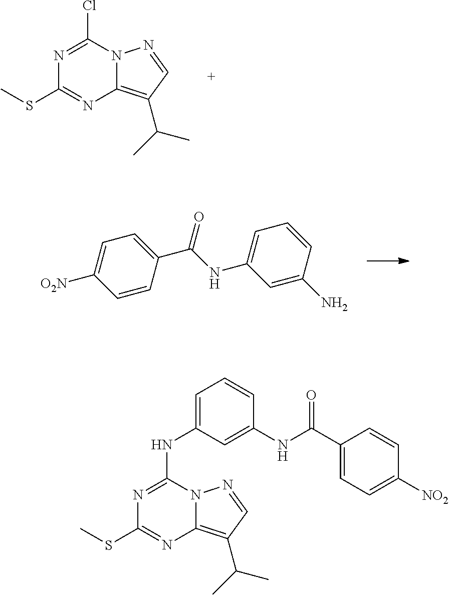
N1=C(Cl)N2C(=C(C(C)C)C=N2)N=C1SC.C1=C(N)C=CC=C1NC(=O)C1=CC=C([O2N])C=C1.N1=C(NC2=CC=CC(NC(=O)C3=CC=C([NO2])C=C3)=C2)N2C(=C(C(C)C)C=N2)N=C1SC
